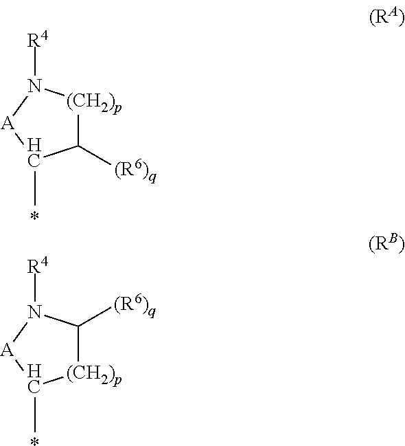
C1([(R6)q])[(CH2)p]N([R4])[A]C1C.*.[(CH2)p]1C([(R6)q])N([R4])[A]C1C.*
